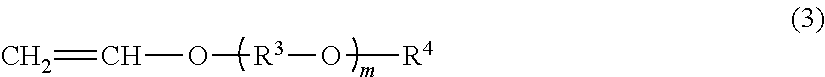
C=CO[R3]O[R4]
